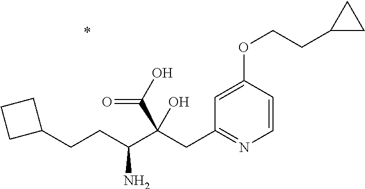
C1=CC(OCCC2CC2)=CC(CC(C(CCC2CCC2)N)(C(O)=O)O)=N1
